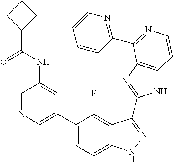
C1=C(C2=CC=C3C(=C2F)C(C2=NC4=C(N2)C=CN=C4C2=NC=CC=C2)=NN3)C=C(NC(=O)C2CCC2)C=N1
